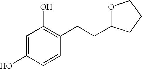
C1=C(O)C=CC(CCC2OCCC2)=C1O
